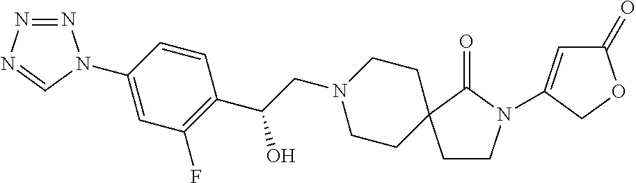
N1=NN=CN1C1=CC(F)=C(C(CN2CCC3(CC2)CCN(C2=CC(=O)OC2)C3=O)O)C=C1
